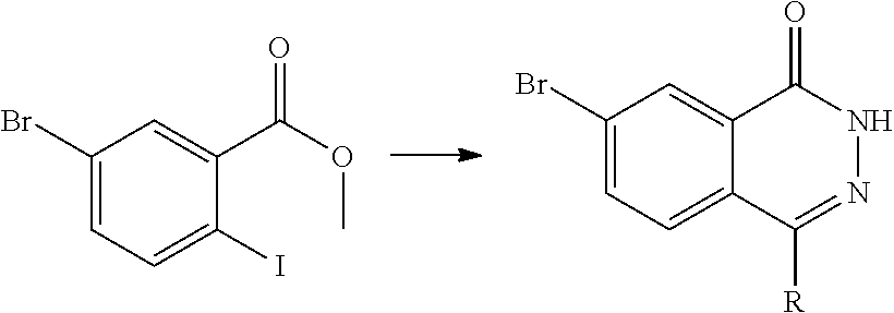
C1(Br)=CC=C2C(=C1)C(=O)NN=C2[R].C1(Br)=CC=C(I)C(C(OC)=O)=C1
